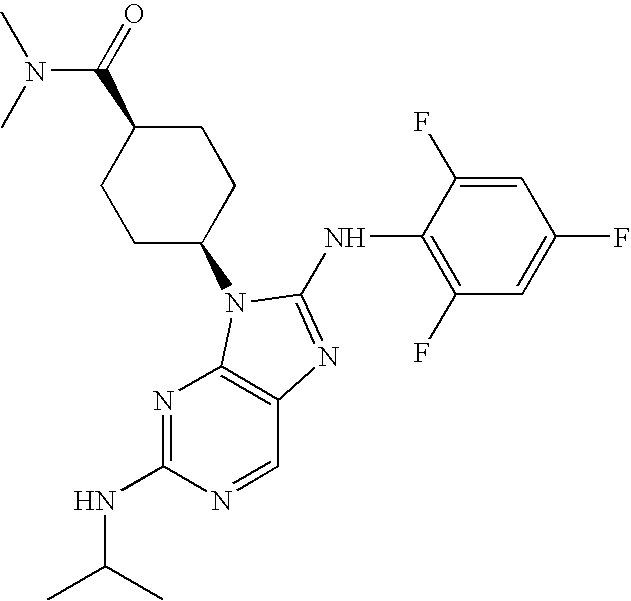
C1(NC2=NC3=C(N=C(NC(C)C)N=C3)N2C2CCC(C(=O)N(C)C)CC2)=C(F)C=C(F)C=C1F
